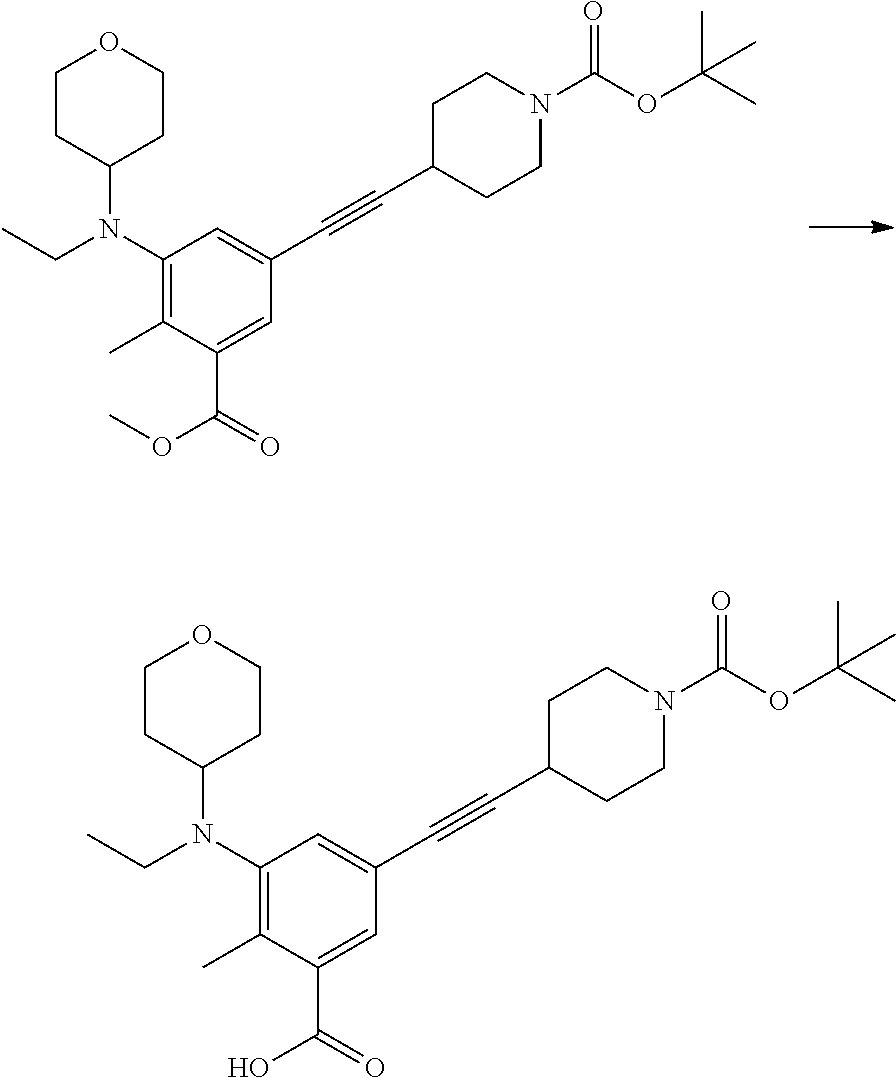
C1(N(CC)C2CCOCC2)=C(C)C(C(=O)OC)=CC(C#CC2CCN(C(OC(C)(C)C)=O)CC2)=C1.C1(N(CC)C2CCOCC2)=C(C)C(C(=O)O)=CC(C#CC2CCN(C(OC(C)(C)C)=O)CC2)=C1
